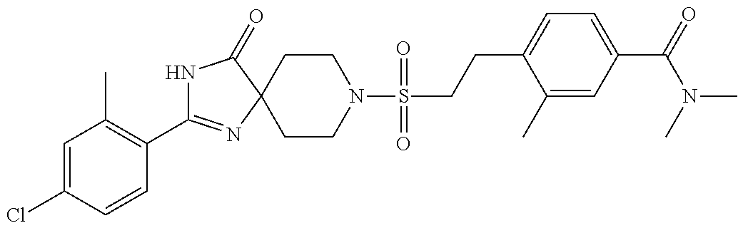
N1C(C2=C(C)C=C(Cl)C=C2)=NC2(C1=O)CCN(S(CCC1=CC=C(C(=O)N(C)C)C=C1C)(=O)=O)CC2
